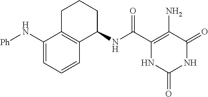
C(C1=C(N)C(=O)NC(=O)N1)(=O)NC1CCCC2=C1C=CC=C2N[Ph]
